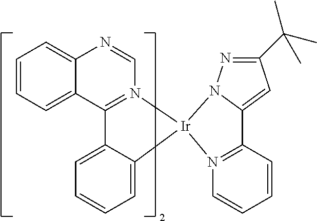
C1=CC=C2C(=C1)N=CN1=C2C2=CC=CC=C2[Ir]12N1=C(C=CC=C1)C1=CC(C(C)(C)C)=NN12
